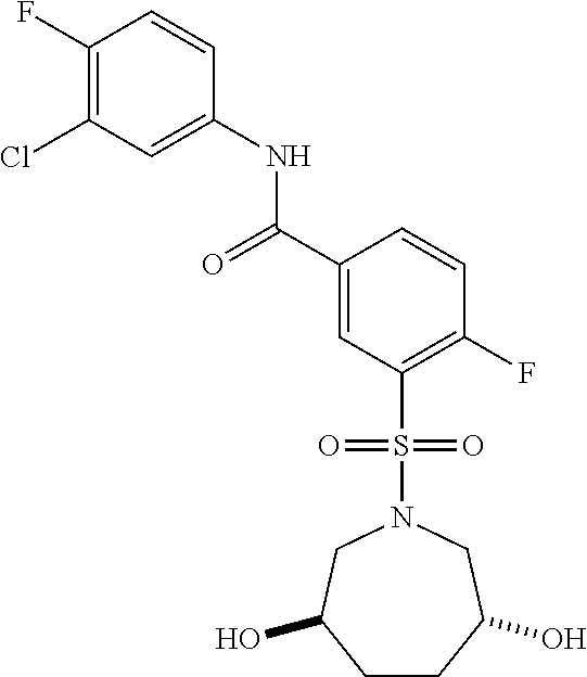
C1(F)=C(Cl)C=C(NC(C2=CC(S(=O)(=O)N3CC(O)CCC(O)C3)=C(F)C=C2)=O)C=C1
